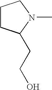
N1(C)CCCC1CCO
